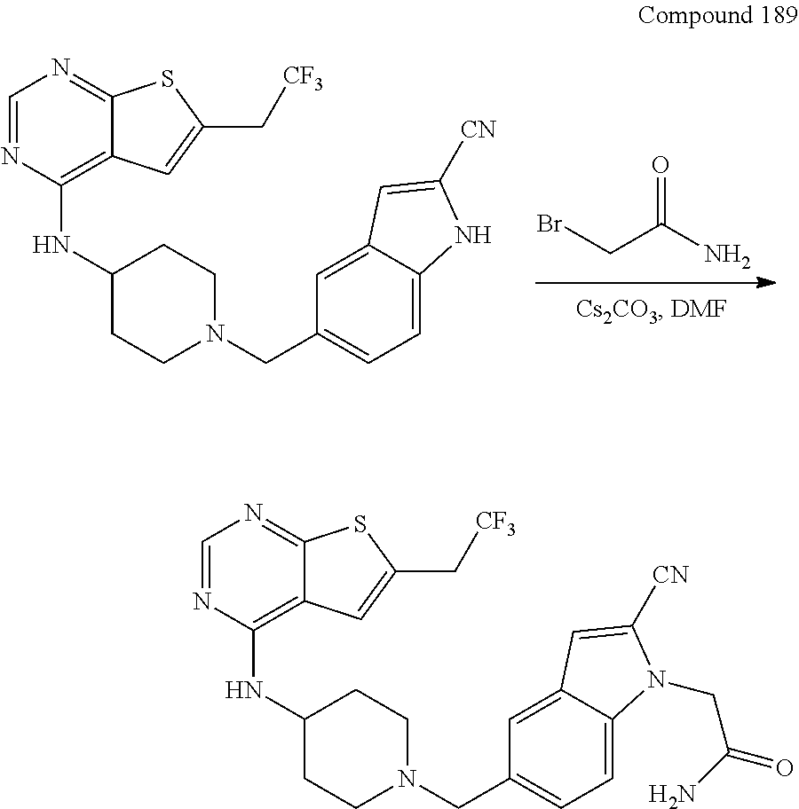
C1=NC(NC2CCN(CC3=CC=C4C(=C3)C=C([CN])N4)CC2)=C2C(=N1)SC(C[CF3])=C2.C(C(N)=O)Br.C1=NC(NC2CCN(CC3=CC=C4C(=C3)C=C([CN])N4CC(N)=O)CC2)=C2C(=N1)SC(C[CF3])=C2
